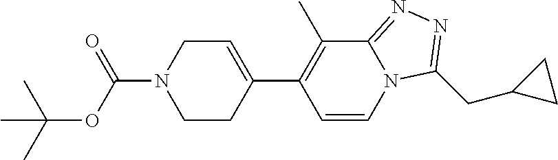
C(OC(=O)N1CCC(C2=C(C)C3=NN=C(CC4CC4)N3C=C2)=CC1)(C)(C)C
